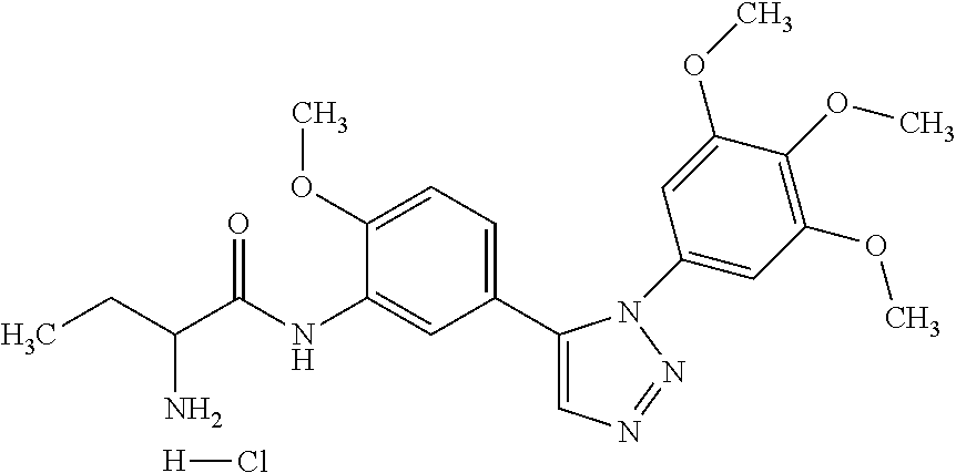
C1(C2=CC=C(OC)C(NC(C(CC)N)=O)=C2)=CN=NN1C1=CC(OC)=C(OC)C(OC)=C1.[H]Cl
